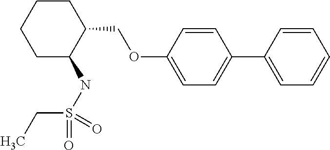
C1C(NS(CC)(=O)=O)C(COC2=CC=C(C3=CC=CC=C3)C=C2)CCC1
